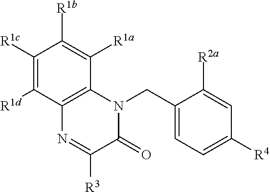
C1([R1c])=C([R1d])C2=C(C([R1a])=C1[R1b])N(CC1=CC=C([R4])C=C1[R2a])C(=O)C([R3])=N2
